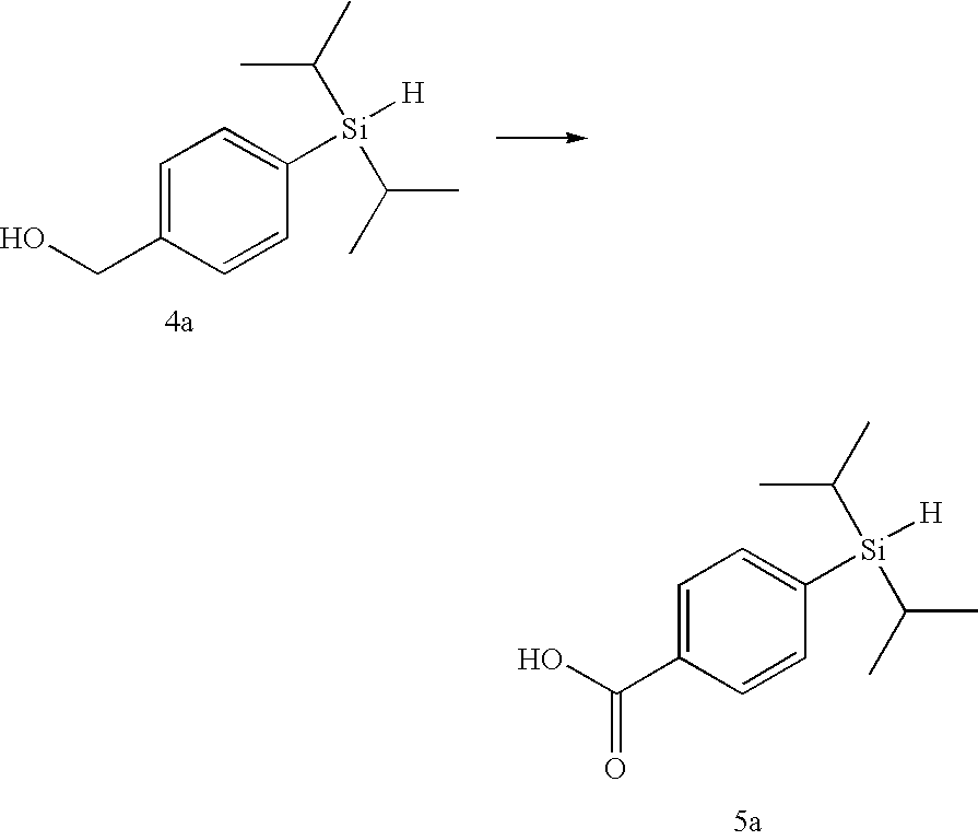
OCC1=CC=C([Si](C(C)C)(C(C)C)[H])C=C1.OC(C1=CC=C([Si](C(C)C)(C(C)C)[H])C=C1)=O
